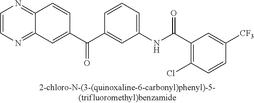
C1=CN=C2C(=N1)C=CC(C(C1=CC(NC(C3=C(Cl)C=CC([CF3])=C3)=O)=CC=C1)=O)=C2
